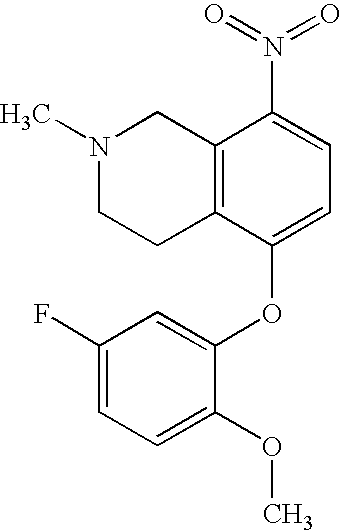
N1(C)CCC2=C(C1)C(N(=O)=O)=CC=C2OC1=CC(F)=CC=C1OC
